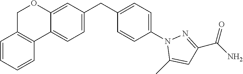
C12=CC=C(CC3=CC=C(N4C(C)=CC(C(N)=O)=N4)C=C3)C=C1OCC1=C2C=CC=C1
